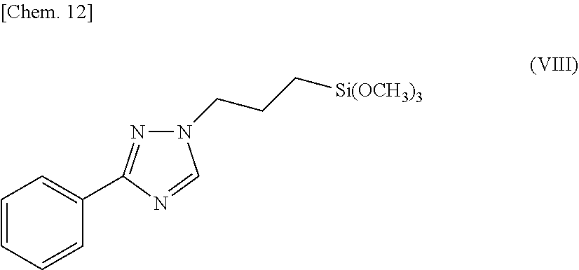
N1(CCC[Si(OCH3)3])N=C(C2=CC=CC=C2)N=C1
